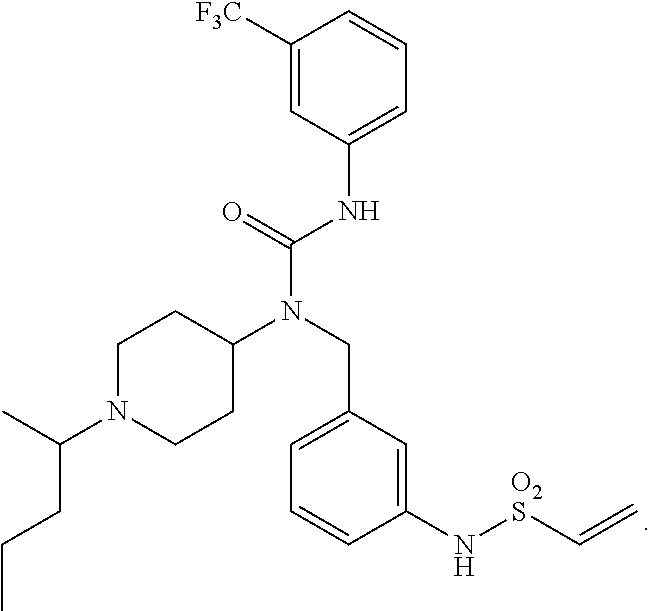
C1([F3C])=CC(NC(=O)N(CC2=CC=CC(N[O2S]C=C)=C2)C2CCN(C(C)CCC)CC2)=CC=C1
